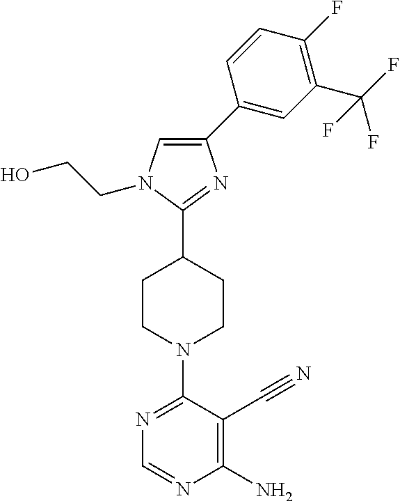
N1=C(N2CCC(C3=NC(C4=CC(C(F)(F)F)=C(F)C=C4)=CN3CCO)CC2)C(C#N)=C(N)N=C1
